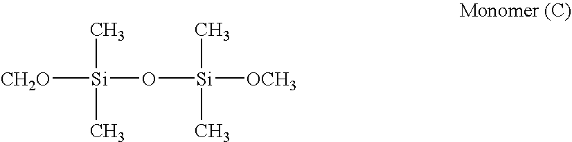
[CH2O][Si](O[Si]([OCH3])(C)C)(C)C
